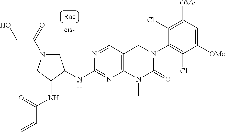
C(N1CC(NC2=NC3=C(C=N2)CN(C2=C(Cl)C([OMe])=CC([OMe])=C2Cl)C(=O)N3C)C(NC(=O)C=C)C1)(=O)CO
